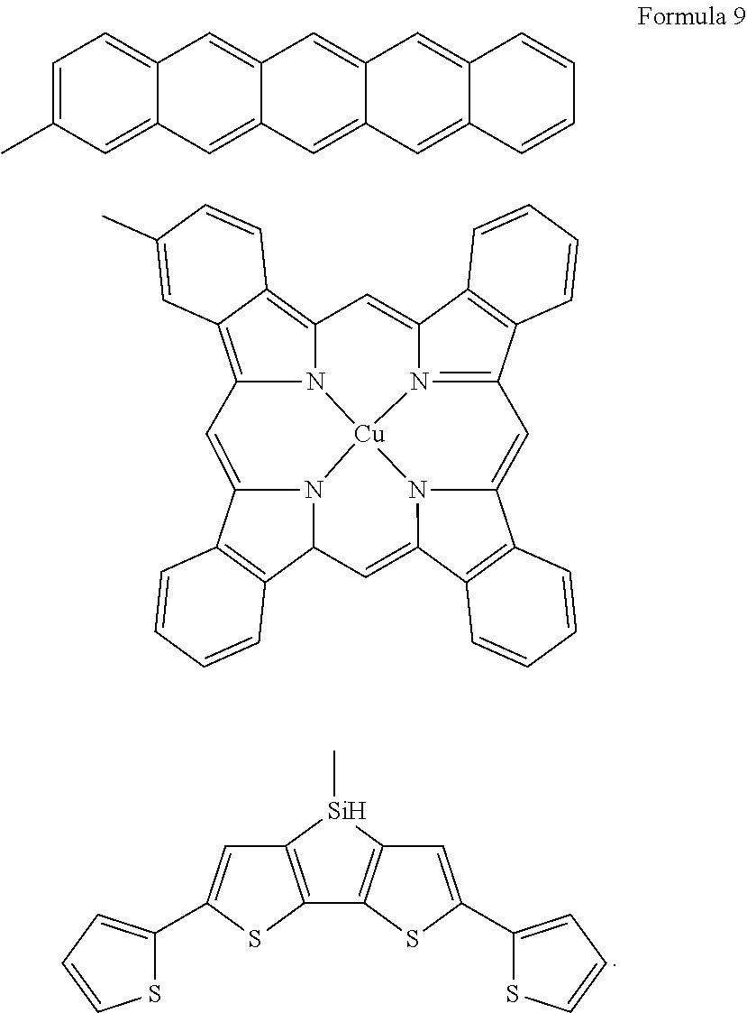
C12=C([Si](C)C3=C1SC(C1=CC=CS1)=C3)C=C(C1=CC=CS1)S2.C1=C(C)C=C2C(=C1)C=C1C(=C2)C=C2C(=C1)C=C1C(=C2)C=CC=C1.C12=C3C(=C4N1[Cu]15N6=C(C7=C(C6=C4)C=CC=C7)C=C4N1C(=CC1N5C(=C2)C2=C1C=CC=C2)C1=C4C=CC=C1)C=CC(C)=C3
